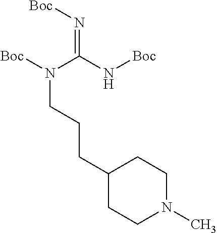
[Boc]N(C(N[Boc])=N[Boc])CCCC1CCN(C)CC1
